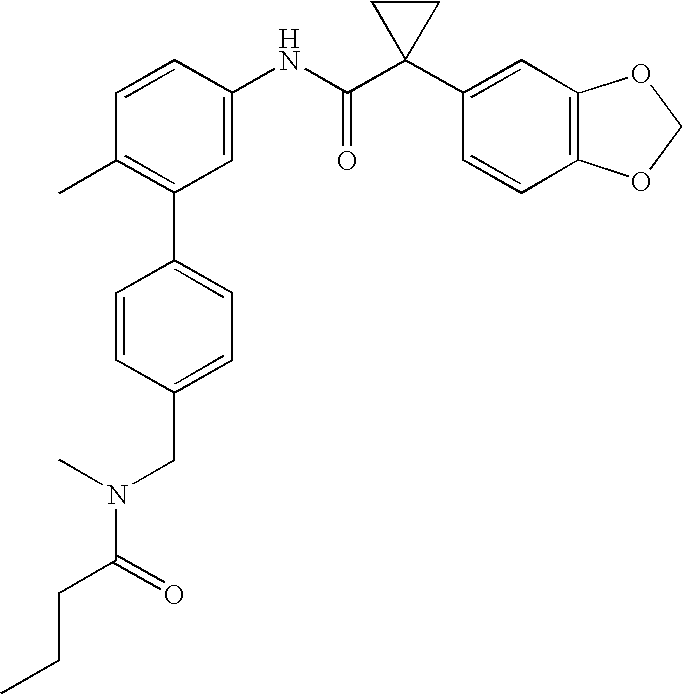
C1(NC(C2(C3=CC4=C(C=C3)OCO4)CC2)=O)=CC(C2=CC=C(CN(C(CCC)=O)C)C=C2)=C(C)C=C1
